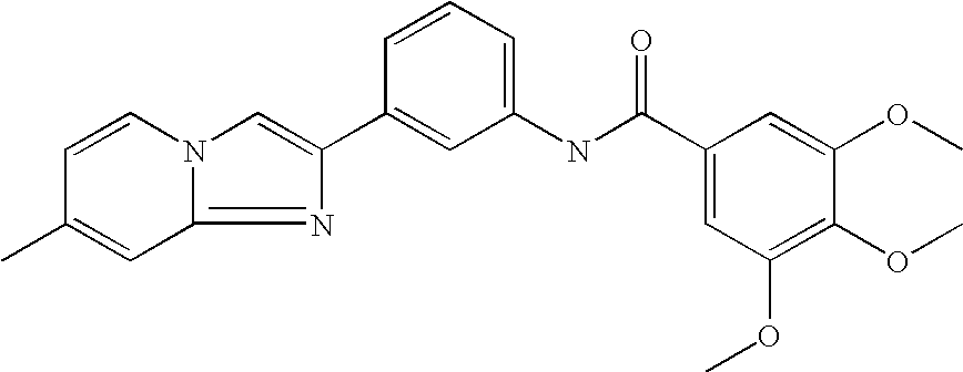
C1=CC=C(NC(=O)C2=CC(OC)=C(OC)C(OC)=C2)C=C1C1=CN2C(=N1)C=C(C)C=C2
